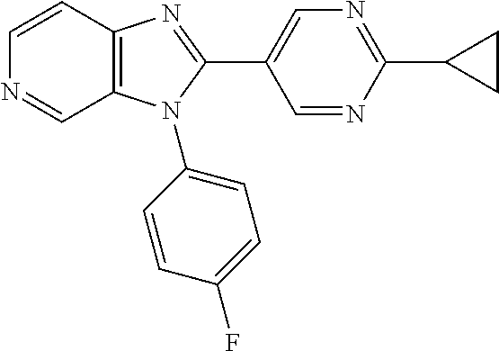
C12=C(C=CN=C1)N=C(C1=CN=C(C3CC3)N=C1)N2C1=CC=C(F)C=C1
